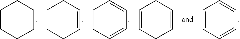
C1=CC=CC=C1.C1CC=CC=C1.C1CCC=CC1.C1CCCCC1.C1=CCC=CC1
